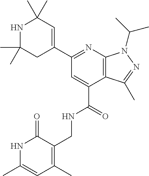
C1(C2=NC3=C(C(C(=O)NCC4=C(C)C=C(C)NC4=O)=C2)C(C)=NN3C(C)C)=CC(C)(C)NC(C)(C)C1
